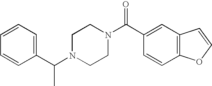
C(N1CCN(C(C2=CC3=C(C=C2)OC=C3)=O)CC1)(C1=CC=CC=C1)C
